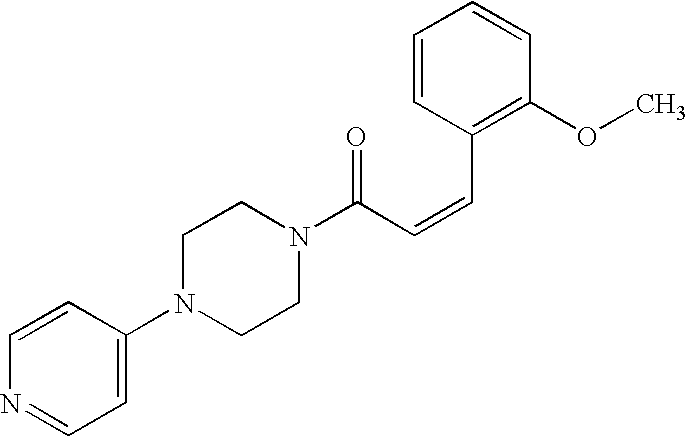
C1=CC(N2CCN(C(C=CC3=C(OC)C=CC=C3)=O)CC2)=CC=N1
